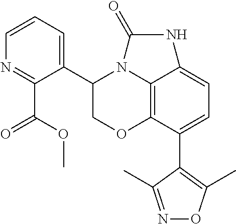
C12=C3C(C4=C(C)ON=C4C)=CC=C1NC(=O)N2C(C1=CC=CN=C1C(OC)=O)CO3
